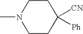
N1(C)CCC([CN])([Ph])CC1
